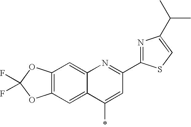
C12=C(C=C3C(=C1)N=C(C1=NC(C(C)C)=CS1)C=C3*)OC(F)(F)O2
